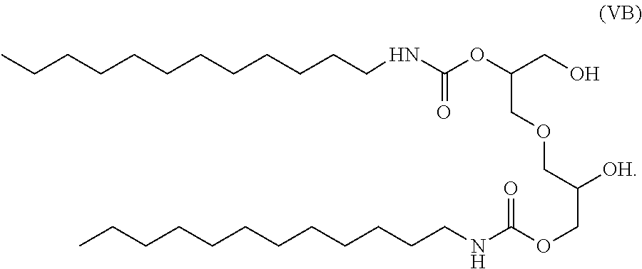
OCC(OC(=O)NCCCCCCCCCCCC)COCC([OH])COC(NCCCCCCCCCCCC)=O
